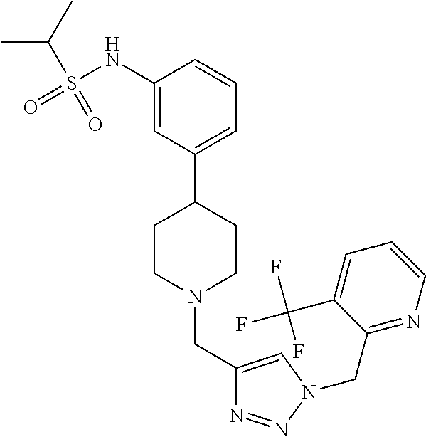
C1(NS(=O)(C(C)C)=O)=CC(C2CCN(CC3=CN(CC4=NC=CC=C4C(F)(F)F)N=N3)CC2)=CC=C1
